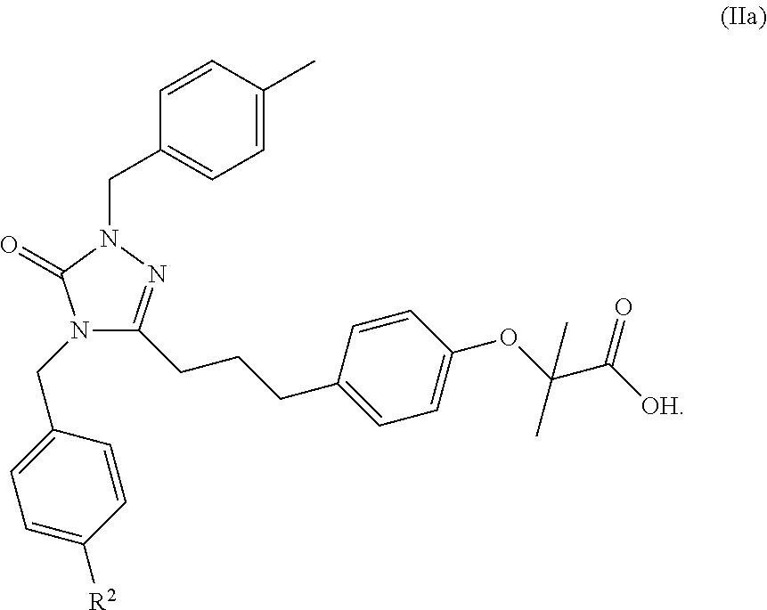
C1=CC(C)=CC=C1CN1N=C(CCCC2=CC=C(OC(C([OH])=O)(C)C)C=C2)N(CC2=CC=C([R2])C=C2)C1=O
